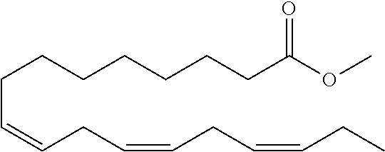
O=C(OC)CCCCCCCC=CCC=CCC=CCC
